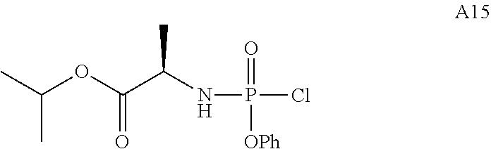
CC(OC(C(NP(Cl)(=O)[OPh])C)=O)C
